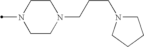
C1CN(C)CCN1CCCN1CCCC1
